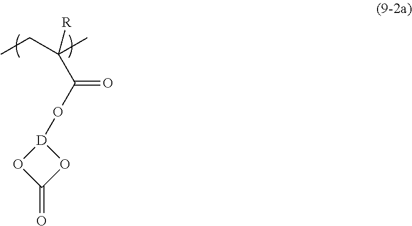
C(C)(C(=O)O[D]1OC(=O)O1)(CC)[R]
